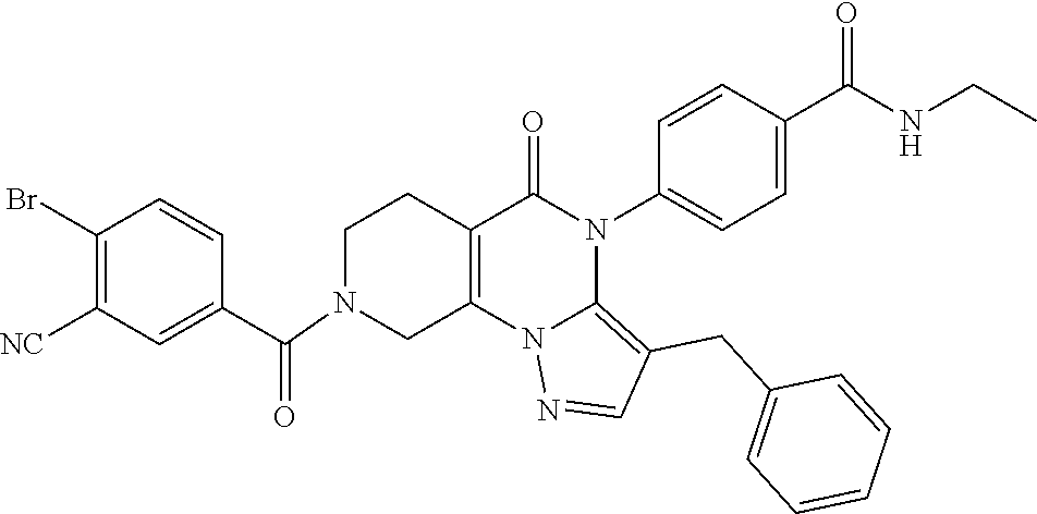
C1(Br)=C([NC])C=C(C(=O)N2CC3=C(CC2)C(=O)N(C2=CC=C(C(NCC)=O)C=C2)C2=C(CC4=CC=CC=C4)C=NN32)C=C1
